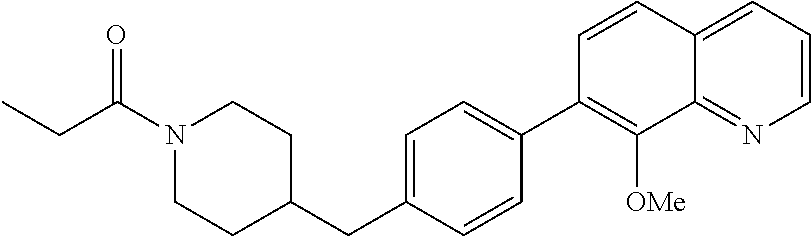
C1=C(CC2CCN(C(CC)=O)CC2)C=CC(C2=C([OMe])C3=NC=CC=C3C=C2)=C1
